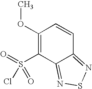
O(C1=C(S(=O)(Cl)=O)C2=NSN=C2C=C1)C
